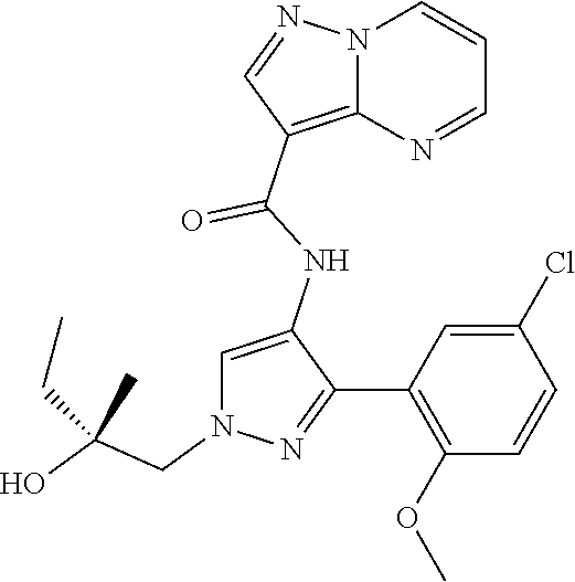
N12C(=C(C(NC3=CN(CC(O)(CC)C)N=C3C3=C(OC)C=CC(Cl)=C3)=O)C=N1)N=CC=C2
